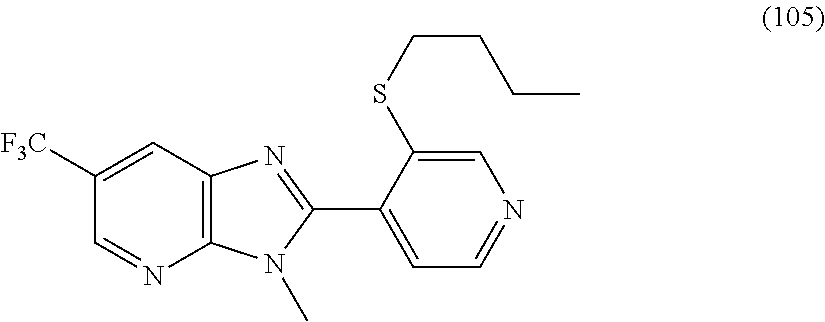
C1=C([F3C])C=NC2=C1N=C(C1=CC=NC=C1SCCCC)N2C
